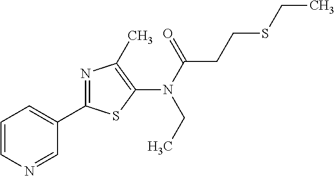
C1(C2=NC(C)=C(N(C(=O)CCSCC)CC)S2)=CC=CN=C1
